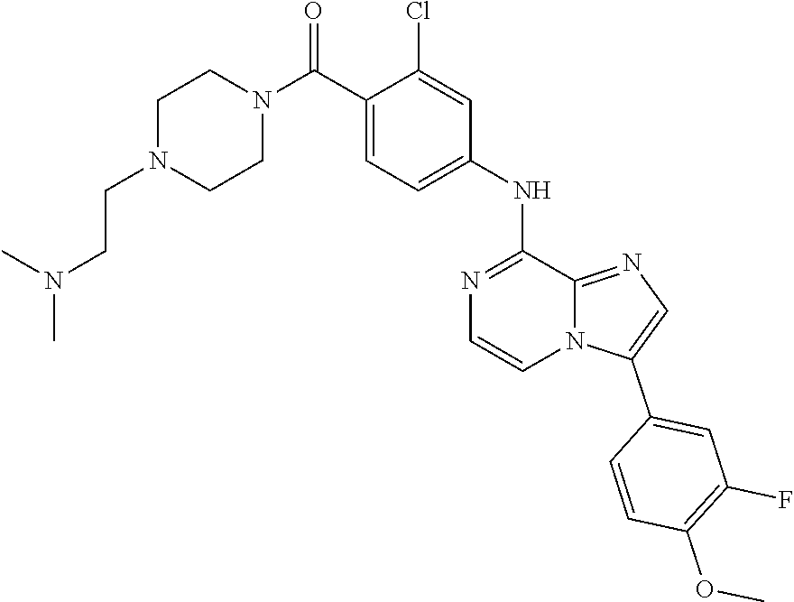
C1N(CCN(C)C)CCN(C(C2=CC=C(NC3=NC=CN4C3=NC=C4C3=CC(F)=C(OC)C=C3)C=C2Cl)=O)C1
